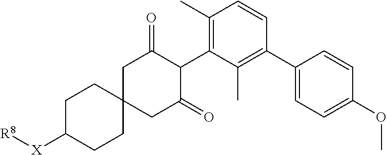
C1(C)=C(C2C(=O)CC3(CC2=O)CCC([X][R8])CC3)C(C)=C(C2=CC=C(OC)C=C2)C=C1
